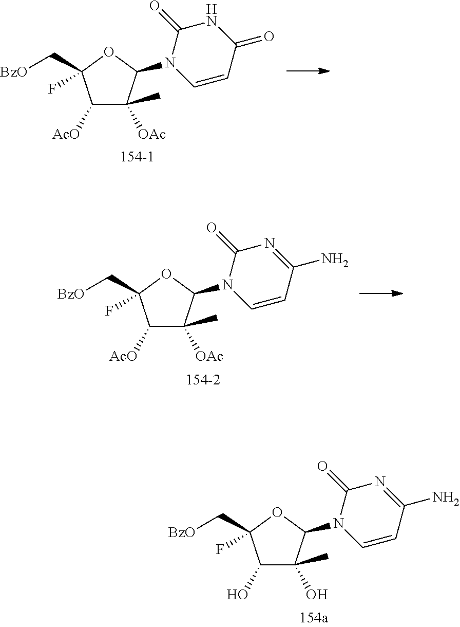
C1(O)C(O)(C)C(N2C=CC(N)=NC2=O)OC1(C[BzO])F.C1([AcO])C([OAc])(C)C(N2C=CC(=O)NC2=O)OC1(C[BzO])F.C1([AcO])C([OAc])(C)C(N2C=CC(N)=NC2=O)OC1(C[BzO])F
